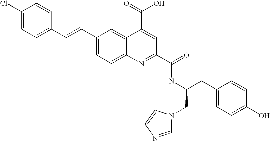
C1(Cl)=CC=C(C=CC2=CC=C3C(=C2)C(C(=O)O)=CC(C(=O)NC(CC2=CC=C(O)C=C2)CN2C=NC=C2)=N3)C=C1
